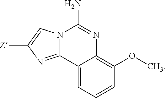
C12=CC=CC(OC)=C1N=C(N)N1C2=NC([Z])=C1
